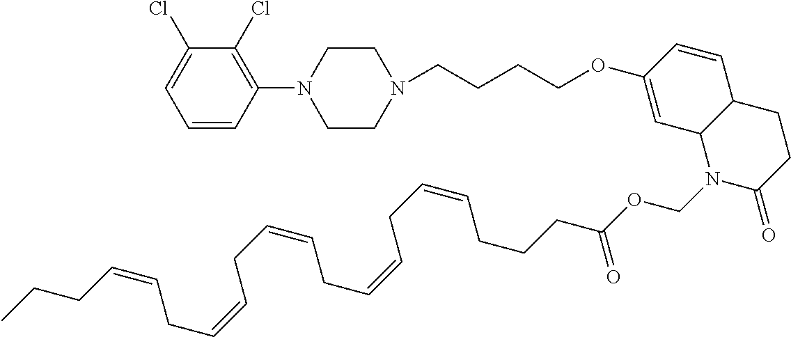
C1=CC(N2CCN(CCCCOC3=CC4C(C=C3)CCC(=O)N4COC(CCCC=CCC=CCC=CCC=CCC=CCCC)=O)CC2)=C(Cl)C(Cl)=C1
